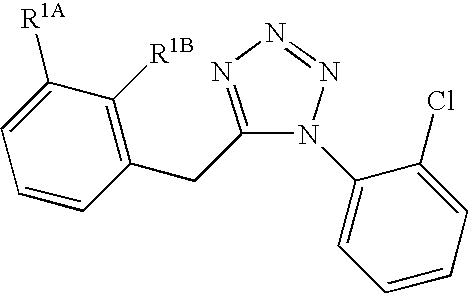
C1=CC(CC2=NN=NN2C2=CC=CC=C2Cl)=C([R1B])C([R1A])=C1
